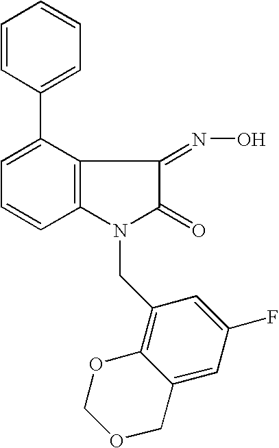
C1=C(C2=CC=CC=C2)C2=C(C=C1)N(CC1=C3C(=CC(F)=C1)COCO3)C(=O)C2=NO
